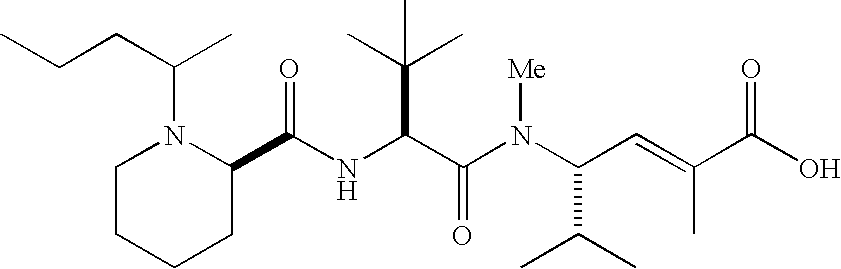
N(C(C(N(C(C(C)C)C=C(C)C(O)=O)[Me])=O)C(C)(C)C)C(C1N(C(CCC)C)CCCC1)=O
